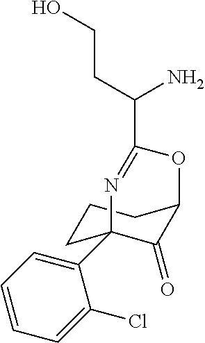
C1CC2(C3=CC=CC=C3Cl)C(=O)C(C1)OC(C(CCO)N)=N2
